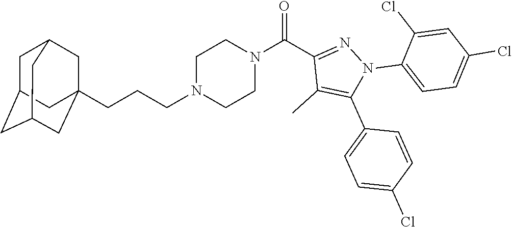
C(CCN1CCN(C(C2=NN(C3=CC=C(Cl)C=C3Cl)C(C3=CC=C(Cl)C=C3)=C2C)=O)CC1)C12CC3CC(CC(C1)C3)C2
